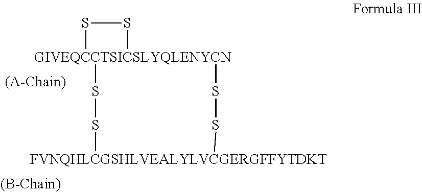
S1[GIVEQCCTSICSLYQLENYCN]2(S1)SS[FVNQHLCGSHLVEALYLVCGERGFFYTDKT]SS2
